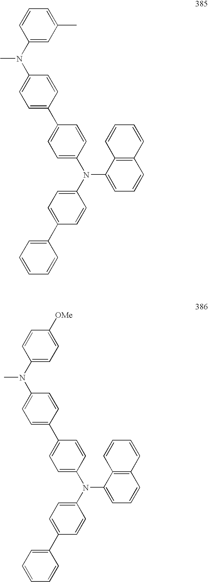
C1(C2=CC=C(N(C3=CC=C(C4=CC=CC=C4)C=C3)C3=CC=CC4=C3C=CC=C4)C=C2)=CC=C(N(C2=CC(C)=CC=C2)C)C=C1.C1(C2=CC=C(N(C3=CC=C(C4=CC=CC=C4)C=C3)C3=CC=CC4=C3C=CC=C4)C=C2)=CC=C(N(C2=CC=C([OMe])C=C2)C)C=C1
